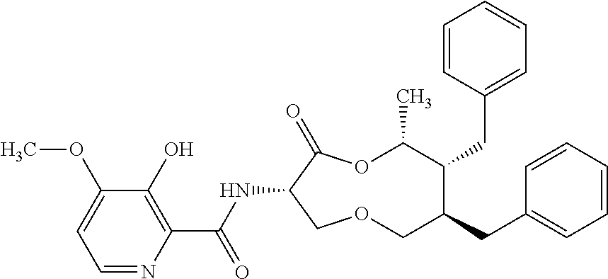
C1(O)=C(C(NC2C(=O)OC(C)C(CC3=CC=CC=C3)C(CC3=CC=CC=C3)COC2)=O)N=CC=C1OC
